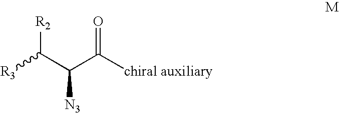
[R3]C(C(C([chiral auxiliary])=O)[N3])[R2]
